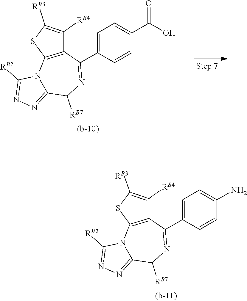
C1=C(C2=NC([RB7])C3=NN=C([RB2])N3C3=C2C([RB4])=C([RB3])S3)C=CC(C(O)=O)=C1.C1=C(C2=NC([RB7])C3=NN=C([RB2])N3C3=C2C([RB4])=C([RB3])S3)C=CC(N)=C1
